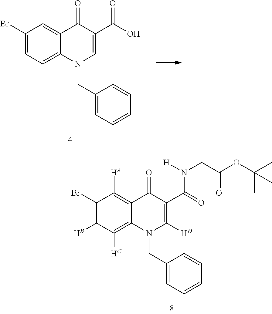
C1(Br)=C(B)C(C)=C2C(=C1[HA])C(=O)C(C(=O)N(CC(OC(C)(C)C)=O)[H])=C([H])N2CC1=CC=CC=C1.C1(Br)=CC=C2C(=C1)C(=O)C(C(O)=O)=CN2CC1=CC=CC=C1
